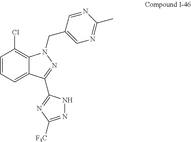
C1=CC=C2C(=C1Cl)N(CC1=CN=C(C)N=C1)N=C2C1=NC([F3C])=NN1
